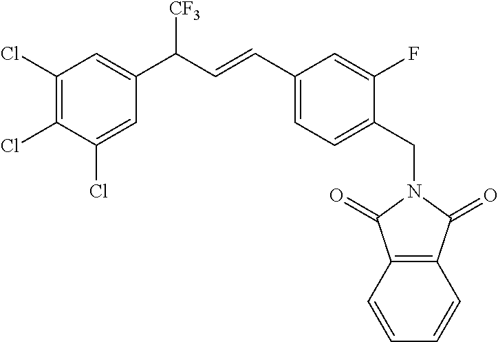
C12=C(C=CC=C1)C(=O)N(CC1=CC=C(C=CC(C3=CC(Cl)=C(Cl)C(Cl)=C3)[CF3])C=C1F)C2=O
